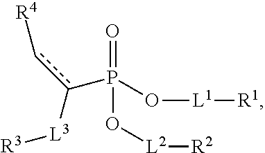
c(P(O[L1][R1])(=O)O[L2][R2])(c[R4])[L3][R3]
